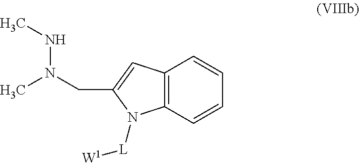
C12=C(C=CC=C1)N([L][W1])C(CN(C)NC)=C2
